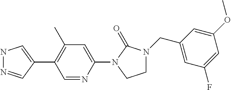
N1N=CC(C2=C(C)C=C(N3C(=O)N(CC4=CC(F)=CC(OC)=C4)CC3)N=C2)=C1
